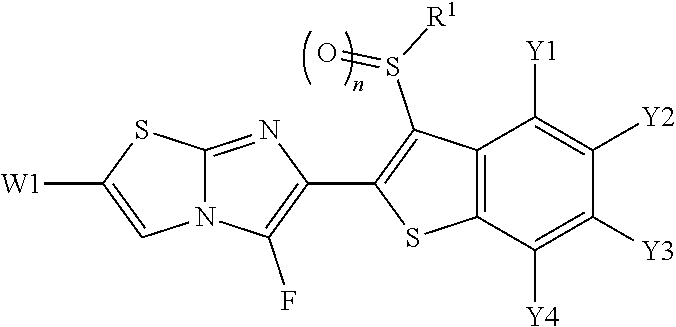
N12C(=NC(C3=C(S(=O)[R1])C4=C(S3)C([Y4])=C([Y3])C([Y2])=C4[Y1])=C1F)SC([W1])=C2
